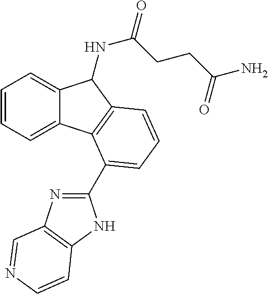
C1=CC=C2C(=C1)C(NC(=O)CCC(N)=O)C1=C2C(C2=NC3=C(N2)C=CN=C3)=CC=C1
